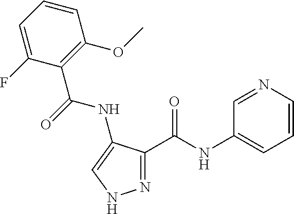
C1=C(F)C(C(NC2=CNN=C2C(=O)NC2=CC=CN=C2)=O)=C(OC)C=C1
